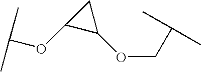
C(C(C)C)OC1C(OC(C)C)C1
